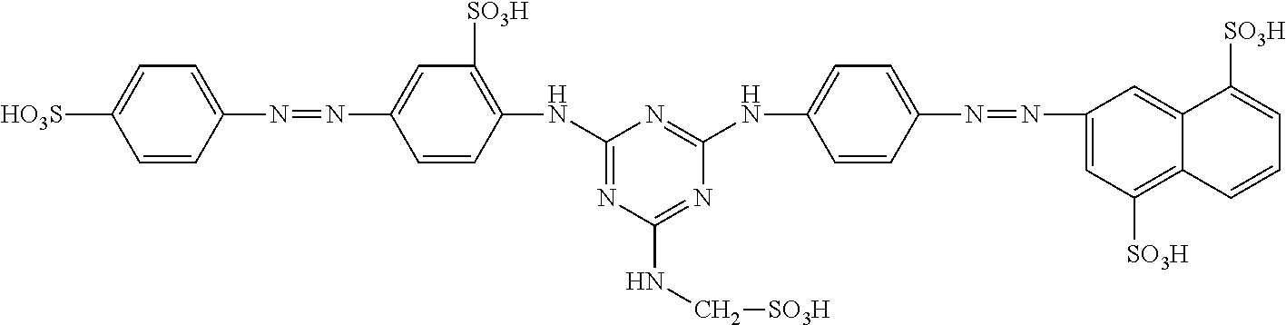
C1=CC(N=NC2=CC([SO3H])=C(NC3=NC(NC[SO3H])=NC(NC4=CC=C(N=NC5=CC([SO3H])=C6C(=C5)C([SO3H])=CC=C6)C=C4)=N3)C=C2)=CC=C1[HO3S]
